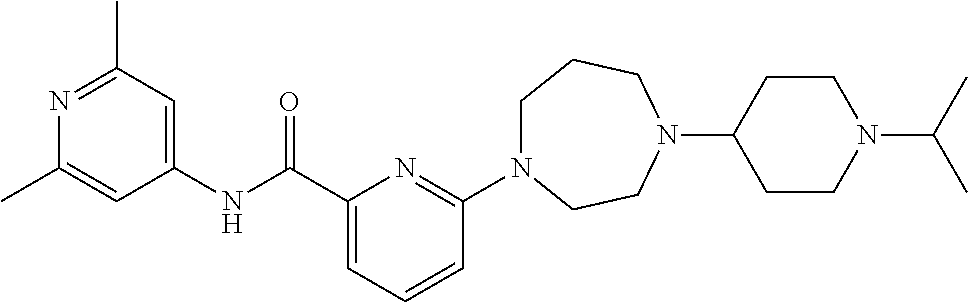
C1N(C2=NC(C(NC3=CC(C)=NC(C)=C3)=O)=CC=C2)CCN(C2CCN(C(C)C)CC2)CC1
